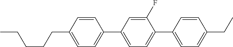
C1=CC(CCCCC)=CC=C1C1=CC=C(C2=CC=C(CC)C=C2)C(F)=C1
